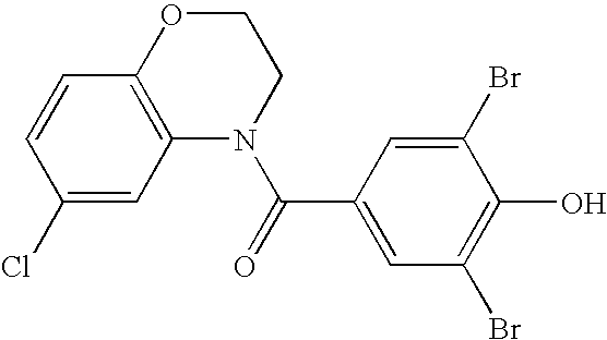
C1OC2=C(N(C(=O)C3=CC(Br)=C(O)C(Br)=C3)C1)C=C(Cl)C=C2
